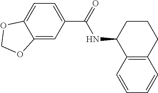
C12=CC(C(=O)NC3C4=C(CCC3)C=CC=C4)=CC=C1OCO2
